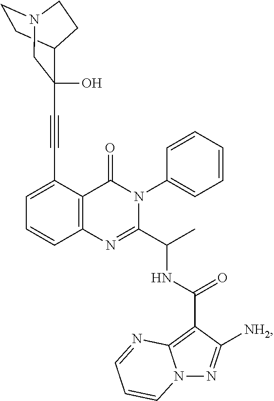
C1=C(C#CC2(O)C3CCN(CC3)C2)C2=C(C=C1)N=C(C(C)NC(=O)C1=C3N(N=C1[NH2])C=CC=N3)N(C1=CC=CC=C1)C2=O
